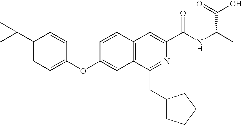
C1=CC(OC2=CC=C(C(C)(C)C)C=C2)=CC2=C1C=C(C(NC(C(O)=O)C)=O)N=C2CC1CCCC1
